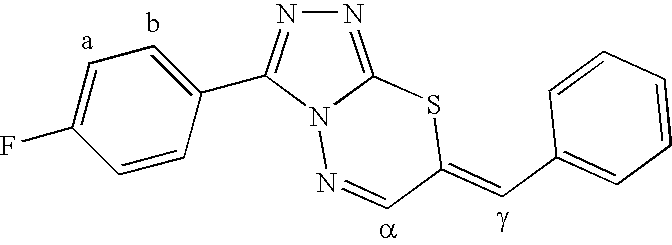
N1=C2N(N=CC(=CC3=CC=CC=C3)S2)C(C2=CC=C(F)C=C2)=N1
